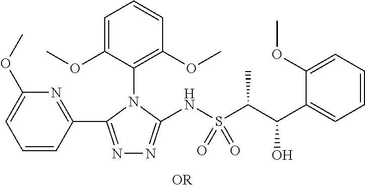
C1=C(OC)C(N2C(C3=NC(OC)=CC=C3)=NN=C2NS(C(C)C(O)C2=CC=CC=C2OC)(=O)=O)=C(OC)C=C1
